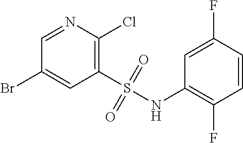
C1(S(=O)(=O)NC2=C(F)C=CC(F)=C2)=C(Cl)N=CC(Br)=C1
